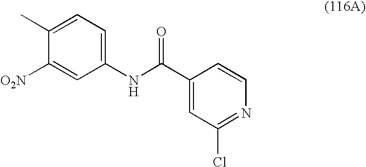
C1([O2N])=CC(NC(C2=CC(Cl)=NC=C2)=O)=CC=C1C
